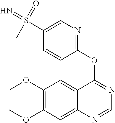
C12=CC(OC)=C(OC)C=C1N=CN=C2OC1=NC=C(S(=N)(=O)C)C=C1
